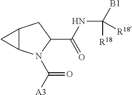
C12C(N(C([A3])=O)C(C(NC([B1])([R18])[R18])=O)C1)C2
